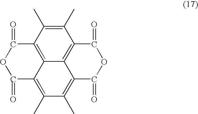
C1(C)=C(C)C2=C3C4=C1C(=O)OC(=O)C4=C(C)C(C)=C3C(=O)OC2=O
